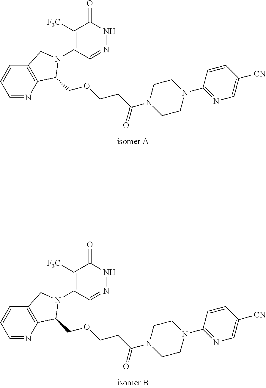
C1([F3C])=C(N2CC3=C(C2COCCC(N2CCN(C4=NC=C([CN])C=C4)CC2)=O)N=CC=C3)C=NNC1=O.C1([F3C])=C(N2CC3=C(C2COCCC(N2CCN(C4=NC=C([CN])C=C4)CC2)=O)N=CC=C3)C=NNC1=O
